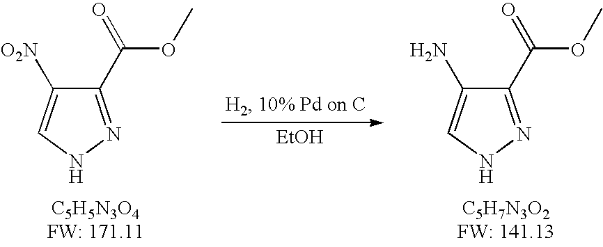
C1(C(=O)OC)=NNC=C1[O2N].C1(C(=O)OC)=NNC=C1N.[EtOH]
